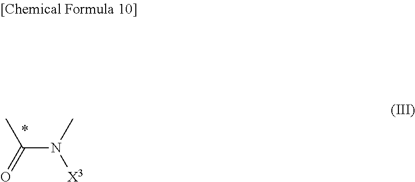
O=C(N([X3])C)C
